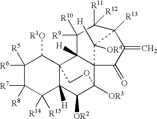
C1([R6])([R5])C([R7])([R8])C([R14])([R15])C2([H])C3(C1[R1O])C1([H])C4(C([OR3])(C2[OR2])OC3)C(=O)C(=C)C([R13])(C([R11])([R12])C1([R10])[R9])C4([OR4])[H]
